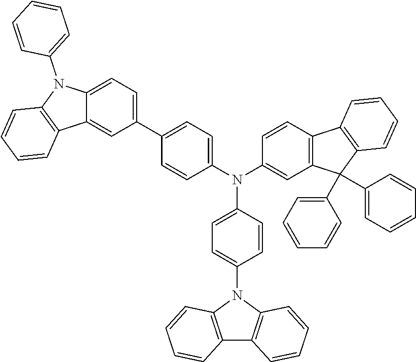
C1=CC(N(C2=CC3=C(C=C2)C2=C(C3(C3=CC=CC=C3)C3=CC=CC=C3)C=CC=C2)C2=CC=C(N3C4=C(C5=C3C=CC=C5)C=CC=C4)C=C2)=CC=C1C1=CC=C2C(=C1)C1=C(N2C2=CC=CC=C2)C=CC=C1
